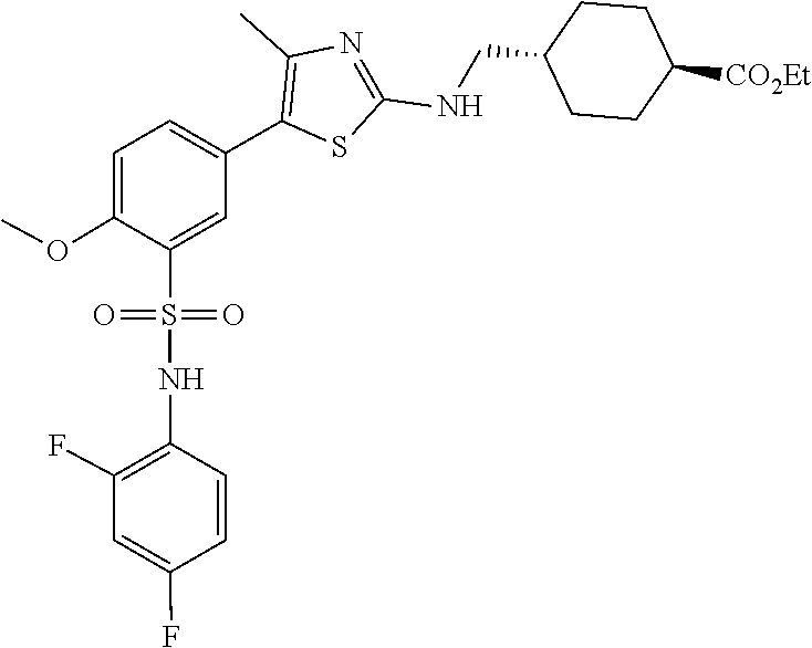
COC1=CC=C(C2=C(C)N=C(NCC3CCC([CO2Et])CC3)S2)C=C1S(NC1=C(F)C=C(F)C=C1)(=O)=O
